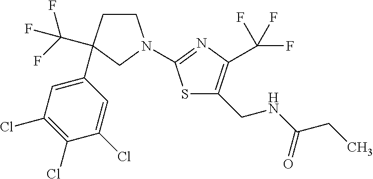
C1CC(C(F)(F)F)(C2=CC(Cl)=C(Cl)C(Cl)=C2)CN1C1=NC(C(F)(F)F)=C(CNC(CC)=O)S1
